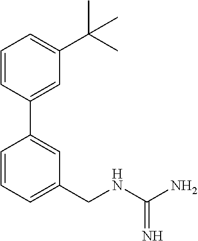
C1=CC(C2=CC(CNC(N)=N)=CC=C2)=CC(C(C)(C)C)=C1
